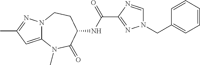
N12C(=CC(C)=N1)N(C)C(=O)C(NC(C1=NN(CC3=CC=CC=C3)C=N1)=O)CC2
